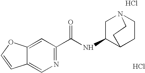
Cl.Cl.C12=CN=C(C(NC3CN4CCC3CC4)=O)C=C1OC=C2
